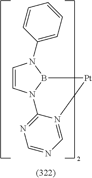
C1=CN2B(N1C1=CC=CC=C1)[Pt]N1=CN=CN=C21
